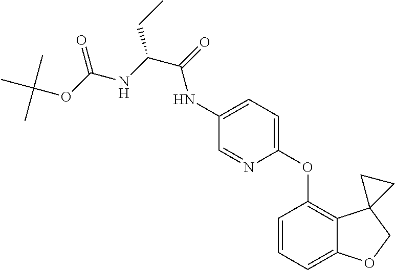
C1=CC=C2C(=C1OC1=CC=C(NC(C(CC)NC(=O)OC(C)(C)C)=O)C=N1)C1(CO2)CC1
